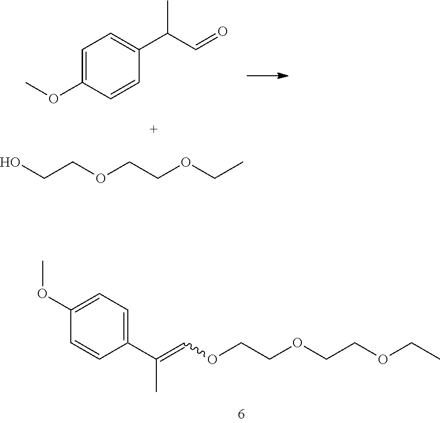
C1(C(=COCCOCCOCC)C)=CC=C(OC)C=C1.C1=C(OC)C=CC(C(C=O)C)=C1.OCCOCCOCC
